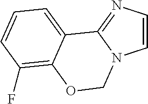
C1=CN=C2N1COC1=C(F)C=CC=C21
